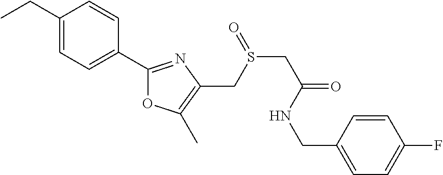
CCC1=CC=C(C2=NC(CS(CC(=O)NCC3=CC=C(F)C=C3)=O)=C(C)O2)C=C1
